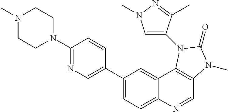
C1(C2=CN=C(N3CCN(C)CC3)C=C2)=CC=C2C(=C1)C1=C(C=N2)N(C)C(=O)N1C1=CN(C)N=C1C
